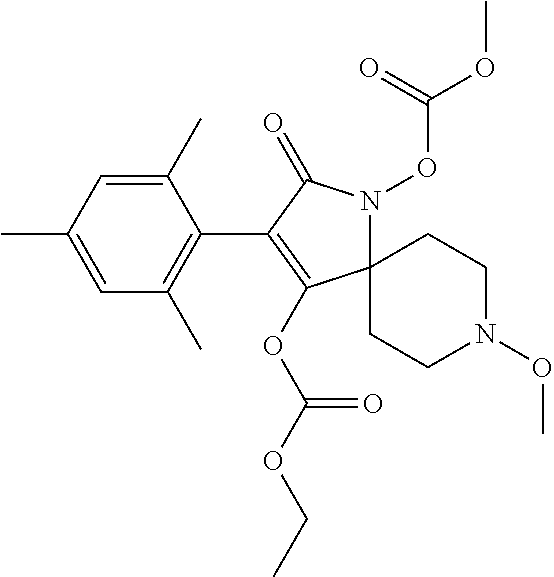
C1(C2=C(OC(OCC)=O)C3(N(OC(OC)=O)C2=O)CCN(OC)CC3)=C(C)C=C(C)C=C1C
